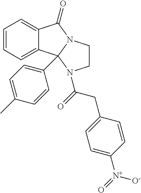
C1=CC=C2C(=C1)C1(C3=CC=C(C)C=C3)N(C2=O)CCN1C(=O)CC1=CC=C([N+]([O-])=O)C=C1
